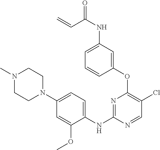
C1(OC2=C(Cl)C=NC(NC3=CC=C(N4CCN(C)CC4)C=C3OC)=N2)=CC(NC(=O)C=C)=CC=C1
